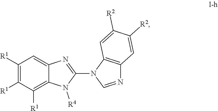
C1([R1])=C([R1])C([R1])=C2C(=C1)N=C(N1C=NC3=C1C=C([R2])C([R2])=C3)N2[R4]
